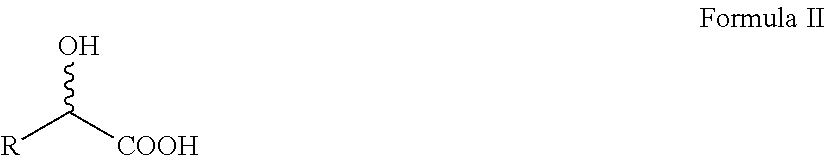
[R]C([COOH])O
